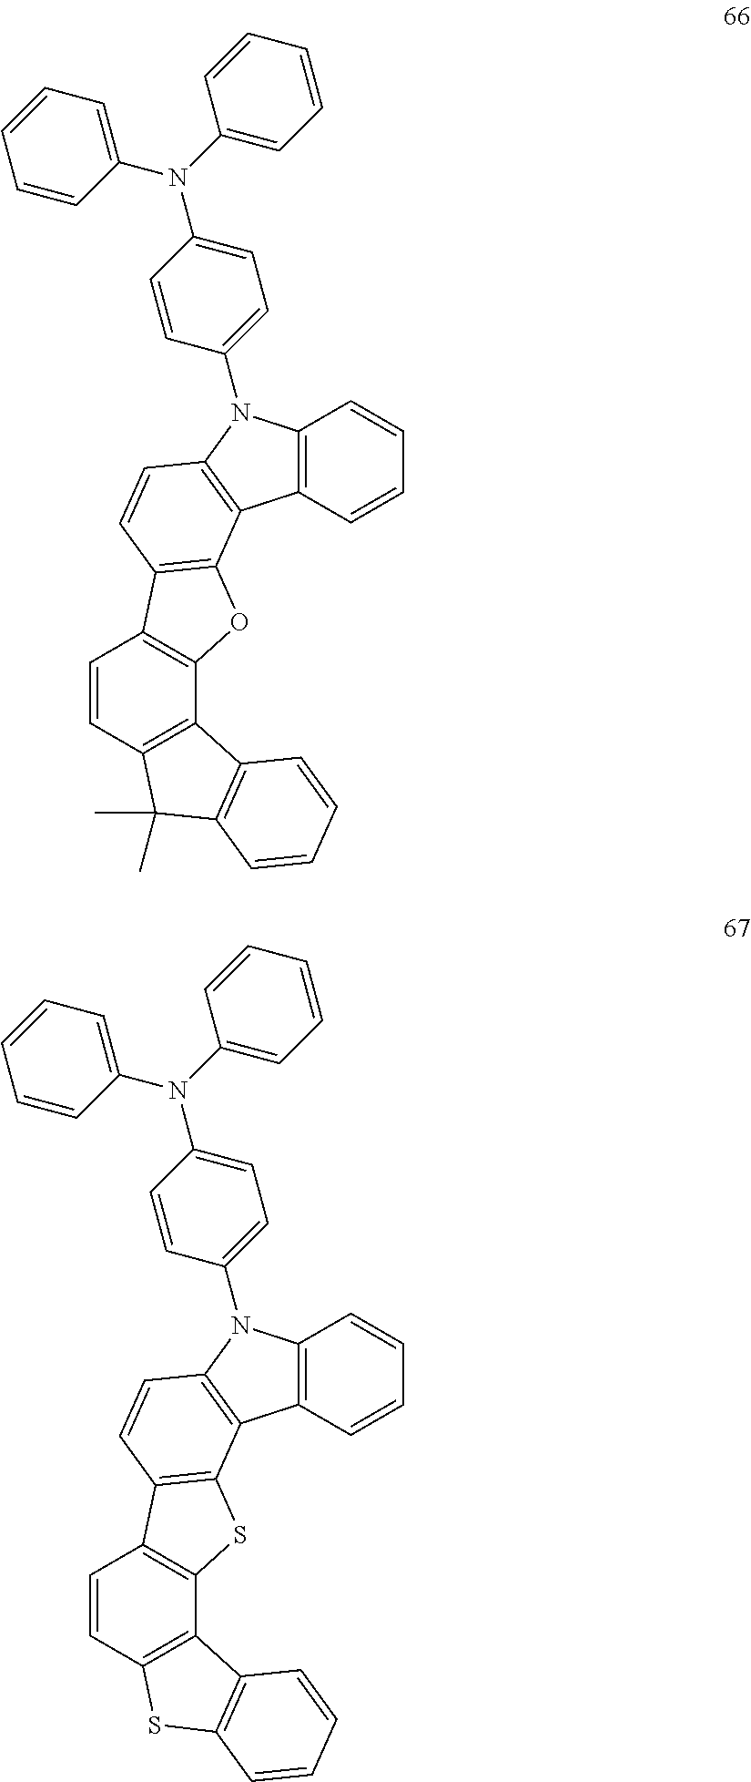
C12=C(C=CC=C1)N(C1=CC=C(N(C3=CC=CC=C3)C3=CC=CC=C3)C=C1)C1=C2C2=C(C=C1)C1=C(O2)C2=C(C=C1)C(C)(C)C1=C2C=CC=C1.C12=C(C=CC=C1)N(C1=CC=C(N(C3=CC=CC=C3)C3=CC=CC=C3)C=C1)C1=C2C2=C(C=C1)C1=C(S2)C2=C(C=C1)SC1=C2C=CC=C1
